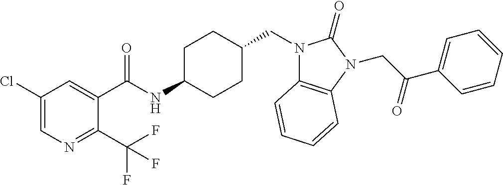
C1(Cl)=CN=C(C(F)(F)F)C(C(NC2CCC(CN3C4=C(N(CC(C5=CC=CC=C5)=O)C3=O)C=CC=C4)CC2)=O)=C1
